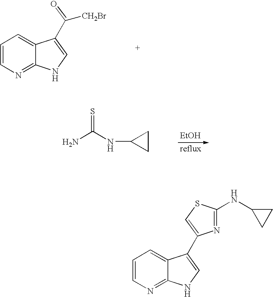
C1=CN=C2C(=C1)C(C([CH2Br])=O)=CN2.NC(NC1CC1)=S.[EtOH].C1=CN=C2C(=C1)C(C1=CSC(NC3CC3)=N1)=CN2
